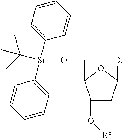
C1(O[R6])CC(B)OC1CO[Si](C1=CC=CC=C1)(C1=CC=CC=C1)C(C)(C)C
